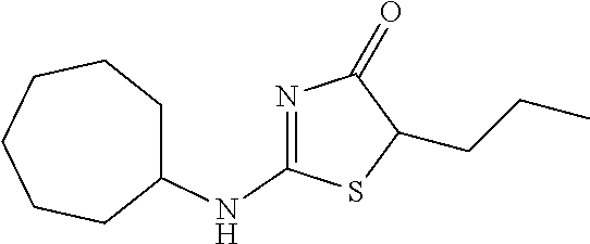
N(C1=NC(=O)C(CCC)S1)C1CCCCCC1
